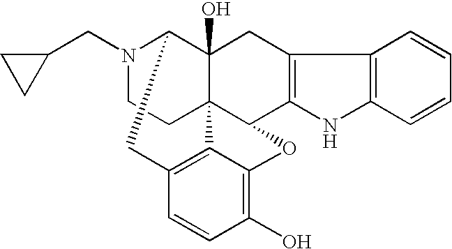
N1(CC2CC2)CCC23C4(O)C1CC1=C2C(=C(O)C=C1)OC3C1=C(C4)C2=C(N1)C=CC=C2
